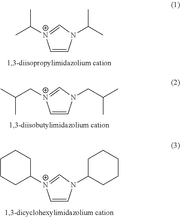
C1=CN(C(C)C)C=[N+]1C(C)C.C1=CN(CC(C)C)C=[N+]1CC(C)C.C1=CN(C2CCCCC2)C=[N+]1C1CCCCC1
